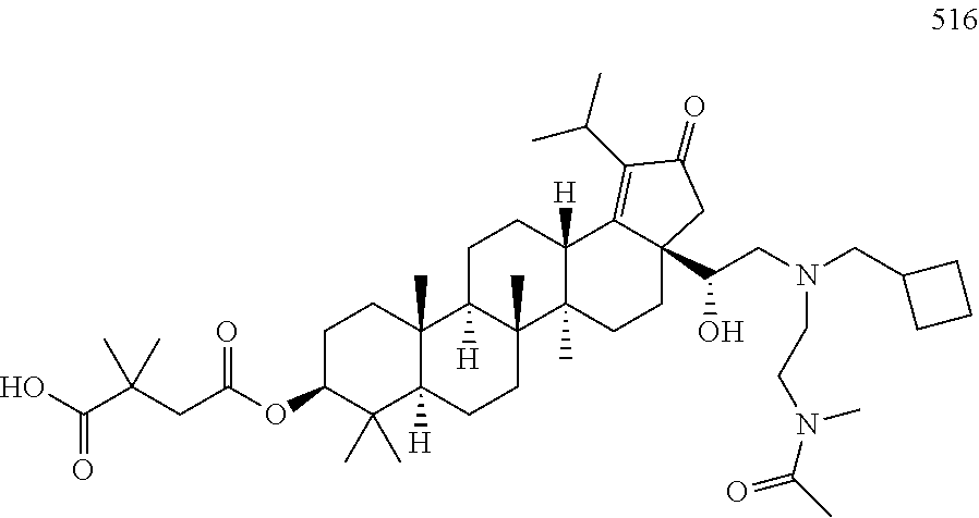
C1C(OC(=O)CC(C(=O)O)(C)C)C(C)(C)C2([H])C(C)(C1)C1([H])C(C)(CC2)C2(C)C([H])(CC1)C1=C(C(C)C)C(=O)CC1(C(CN(CCN(C)C(C)=O)CC1CCC1)O)CC2
